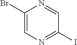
C1(Br)=CN=C(I)C=N1
